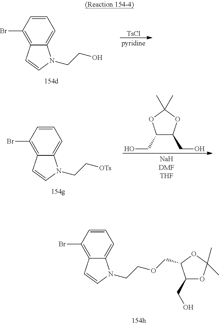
[TsCl].C1=CC(Br)=C2C(=C1)N(CCO)C=C2.C1=CC(Br)=C2C(=C1)N(CC[OTs])C=C2.C1(CO)C(CO)OC(C)(C)O1.C1=CC(Br)=C2C(=C1)N(CCOCC1C(CO)OC(C)(C)O1)C=C2
